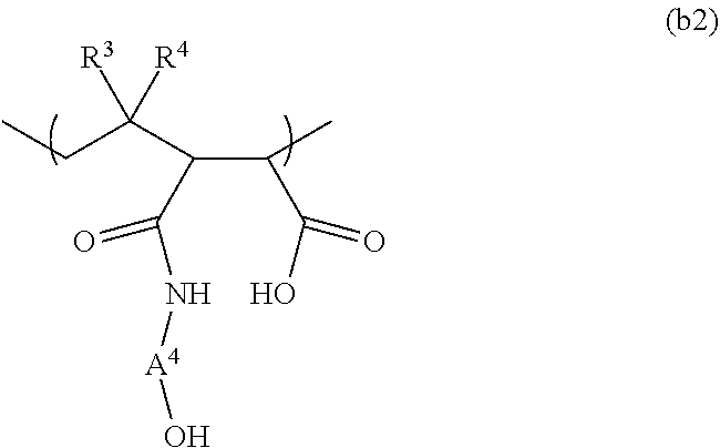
CCC(C(C(C(O)=O)C)C(N[A4]O)=O)([R3])[R4]
